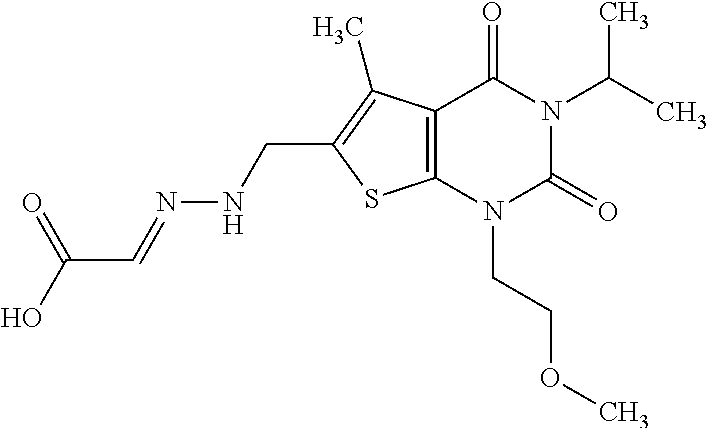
C12=C(N(CCOC)C(=O)N(C(C)C)C1=O)SC(CNN=CC(O)=O)=C2C
